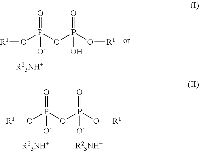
[R1]OP(OP(O[R1])(=O)O)(=O)[O-].[R1]OP(OP(O[R1])(=O)[O-])(=O)[O-]
